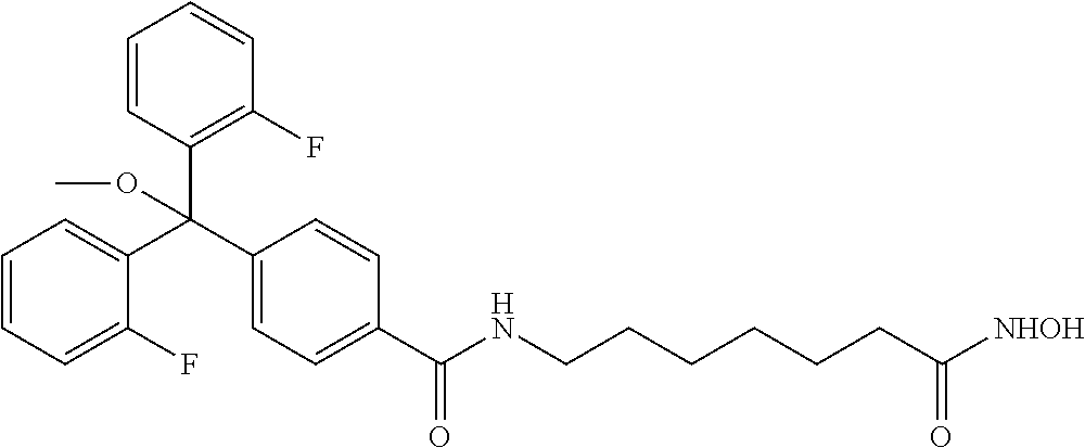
C1(C(C2=CC=CC=C2F)(C2=C(F)C=CC=C2)OC)=CC=C(C(=O)NCCCCCCC([NHOH])=O)C=C1
